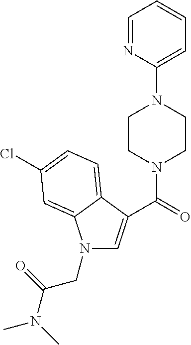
C1=NC(N2CCN(C(=O)C3=CN(CC(N(C)C)=O)C4=CC(Cl)=CC=C34)CC2)=CC=C1
